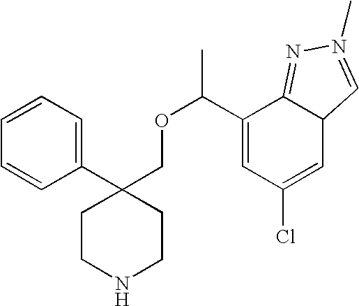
C1(C2(COC(C3=CC(Cl)=CC4C3=NN(C)=C4)C)CCNCC2)=CC=CC=C1
